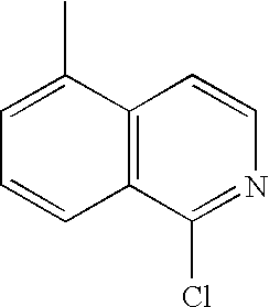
C1=C(C)C2=C(C=C1)C(Cl)=NC=C2
